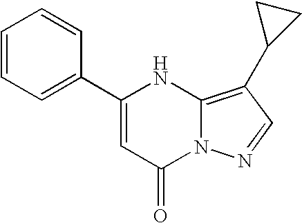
C1(C2=CC=CC=C2)=CC(=O)N2C(=C(C3CC3)C=N2)N1
